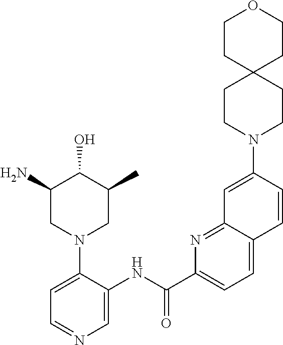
C1=C(N2CC(C)C(O)C(N)C2)C(NC(C2=CC=C3C(=N2)C=C(N2CCC4(CC2)CCOCC4)C=C3)=O)=CN=C1
